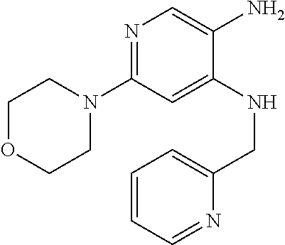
C1OCCN(C2=NC=C(N)C(NCC3=CC=CC=N3)=C2)C1
